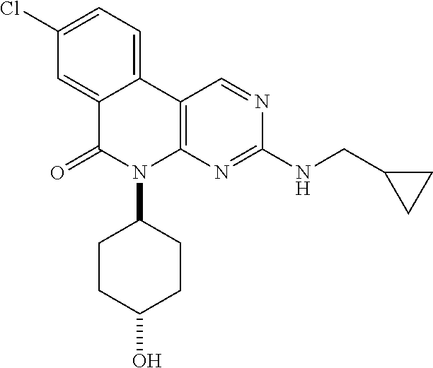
C12=CC(Cl)=CC=C1C1=C(N(C3CCC(O)CC3)C2=O)N=C(NCC2CC2)N=C1
